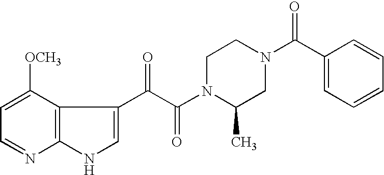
C1=NC2=C(C([OCH3])=C1)C(C(C(N1C(C)CN(C(C3=CC=CC=C3)=O)CC1)=O)=O)=CN2
